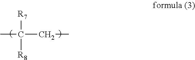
CC(CC)([R7])[R8]
